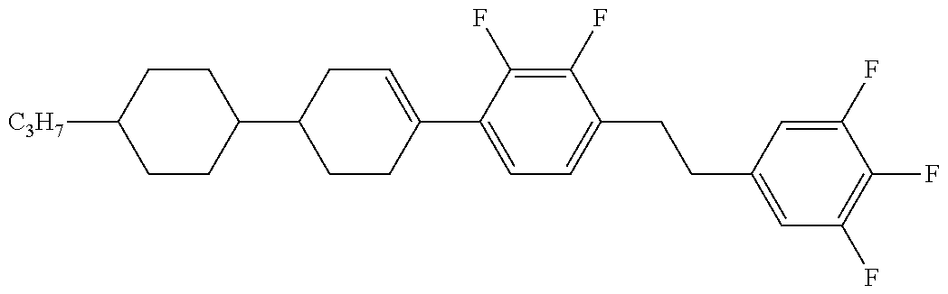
C1(C2CCC(C3=CC=C(CCC4=CC(F)=C(F)C(F)=C4)C(F)=C3F)=CC2)CCC([C3H7])CC1
